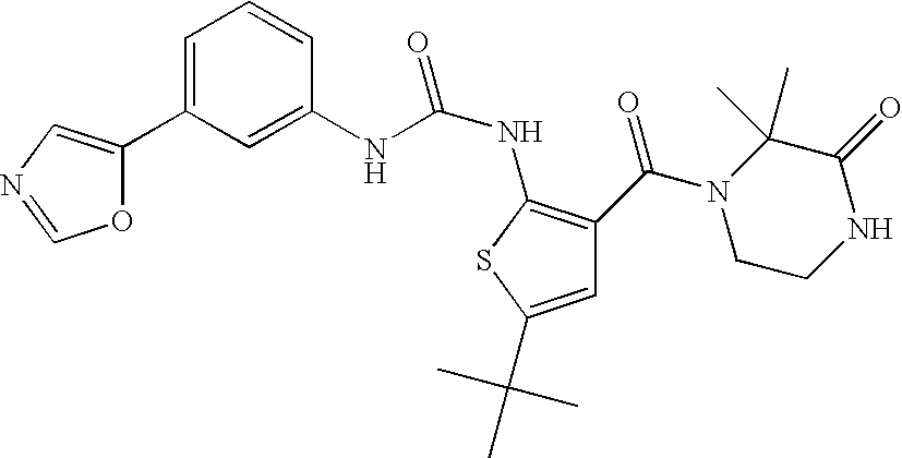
C1=C(C2=CN=CO2)C=C(NC(NC2=C(C(N3CCNC(=O)C3(C)C)=O)C=C(C(C)(C)C)S2)=O)C=C1
